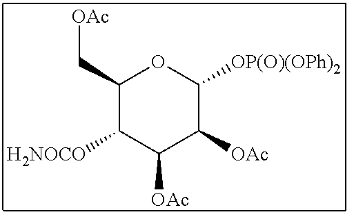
C1(C[OAc])C([H2NOCO])C([OAc])C([OAc])C([OP(O)(OPh)2])O1
